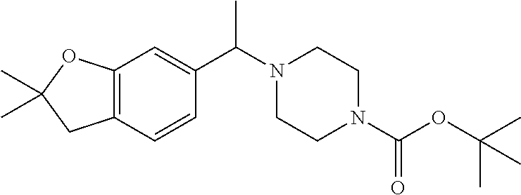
C12=C(C=CC(C(N3CCN(C(OC(C)(C)C)=O)CC3)C)=C1)CC(C)(C)O2
